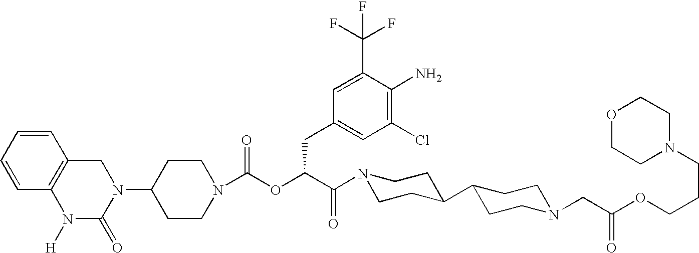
C1(N2CC3=C(N([H])C2=O)C=CC=C3)CCN(C(OC(C(N2CCC(C3CCN(CC(OCCCN4CCOCC4)=O)CC3)CC2)=O)CC2=CC(Cl)=C(N)C(C(F)(F)F)=C2)=O)CC1
